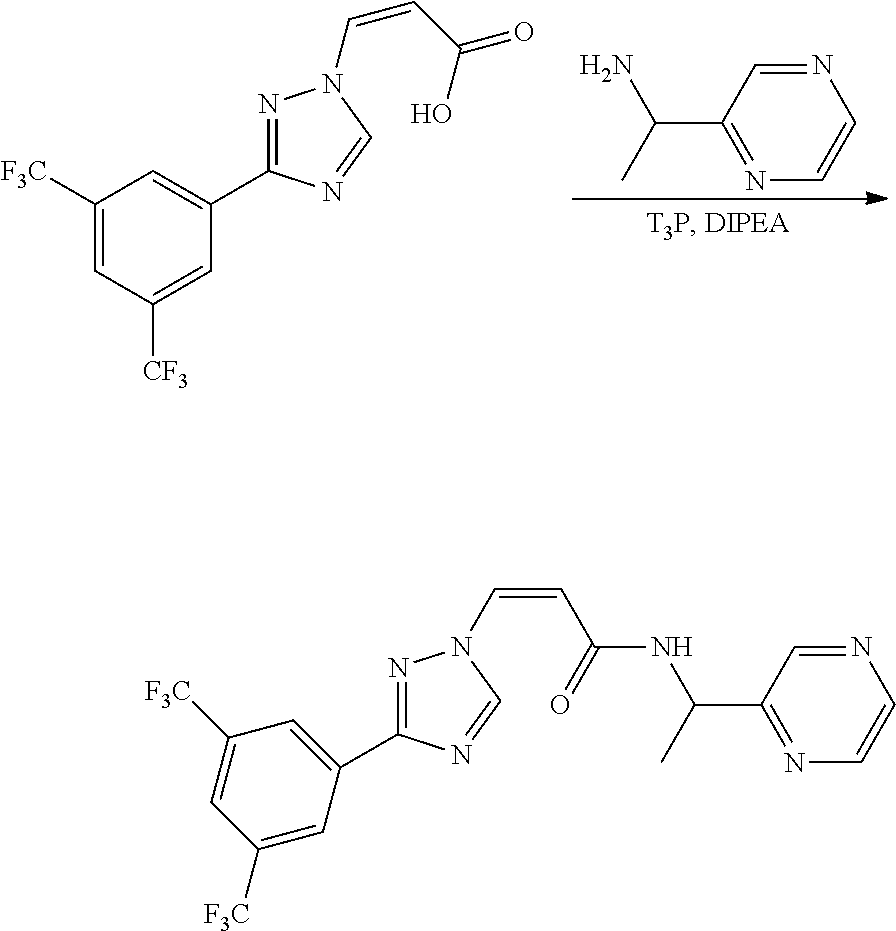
C1([F3C])=CC([CF3])=CC(C2=NN(C=CC(O)=O)C=N2)=C1.N1=CC(C(N)C)=NC=C1.C1(C2=NN(C=CC(=O)NC(C)C3=NC=CN=C3)C=N2)=CC([F3C])=CC([F3C])=C1
